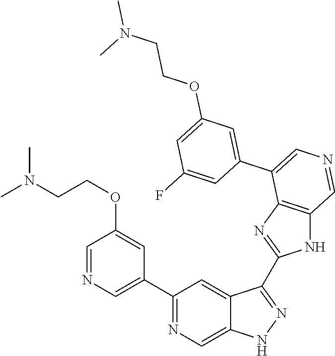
C1(C2=CN=CC(OCCN(C)C)=C2)=NC=C2C(=C1)C(C1=NC3=C(N1)C=NC=C3C1=CC(OCCN(C)C)=CC(F)=C1)=NN2
